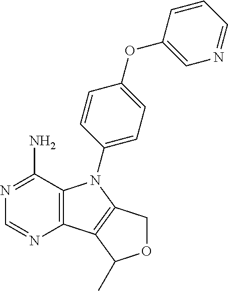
C12=C(C(N)=NC=N1)N(C1=CC=C(OC3=CN=CC=C3)C=C1)C1=C2C(C)OC1
